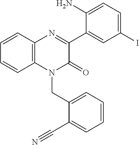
N1=C(C2=CC(I)=CC=C2N)C(=O)N(CC2=CC=CC=C2C#N)C2=C1C=CC=C2
